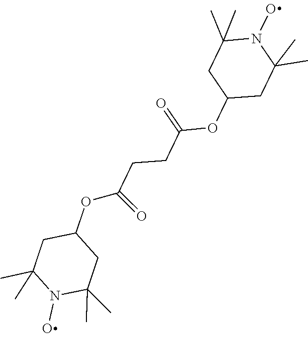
ON1C(C)(C)CC(OC(=O)CCC(=O)OC2CC(C)(C)N(O)C(C)(C)C2)CC1(C)C
